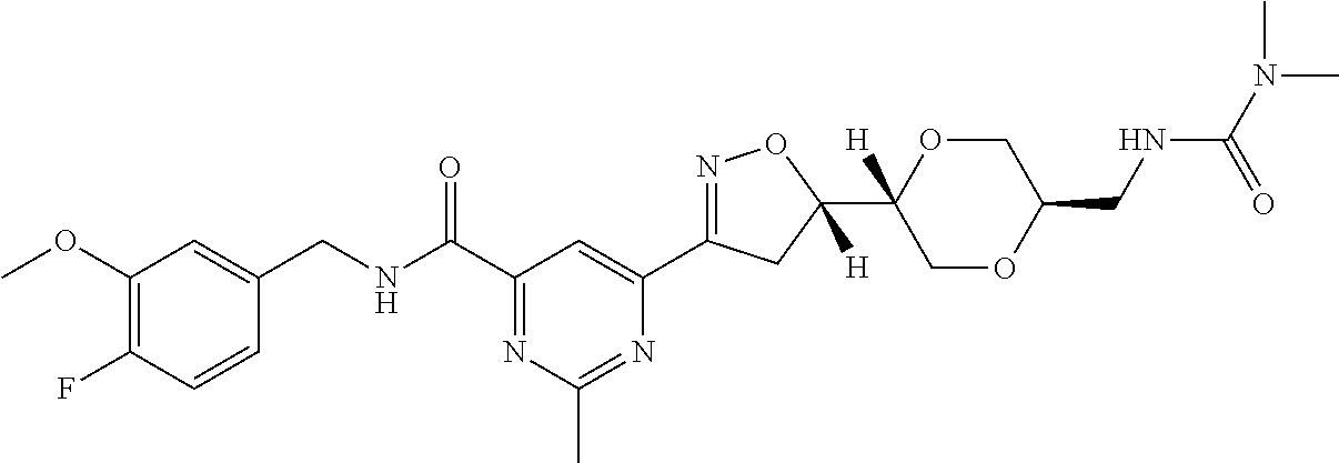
C1=CC(F)=C(OC)C=C1CNC(C1=NC(C)=NC(C2=NOC(C3([H])COC(CNC(N(C)C)=O)CO3)([H])C2)=C1)=O
